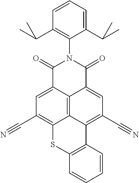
C1(=O)C2=CC(C#N)=C3C4=C2C(=CC(C#N)=C4C2=C(S3)C=CC=C2)C(=O)N1C1=C(C(C)C)C=CC=C1C(C)C
